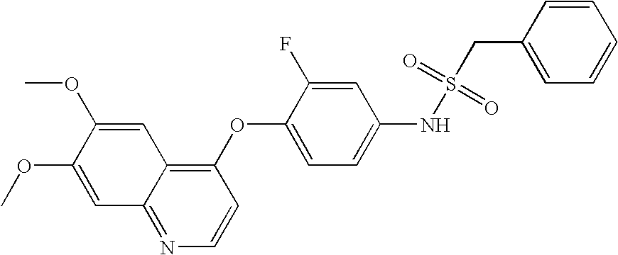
C1=C(OC)C(OC)=CC2=NC=CC(OC3=CC=C(NS(=O)(=O)CC4=CC=CC=C4)C=C3F)=C12
